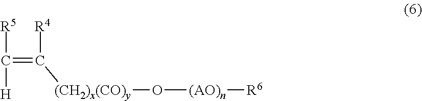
C([R5])([H])=C([R4])[(CH2)x(CO)y]O[(AO)n][R6]
